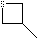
C1C(C)CS1
